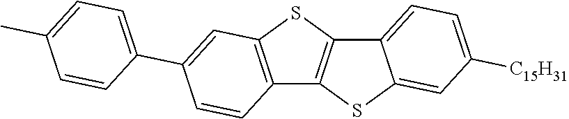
C12=C(SC3=C1SC1=CC([C15H31])=CC=C31)C=C(C1=CC=C(C)C=C1)C=C2
